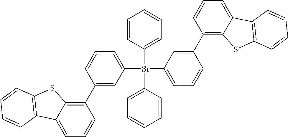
C1([Si](C2=CC=CC=C2)(C2=CC=CC=C2)C2=CC=CC(C3=C4C(=CC=C3)C3=C(S4)C=CC=C3)=C2)=CC=CC(C2=C3C(=CC=C2)C2=C(S3)C=CC=C2)=C1
